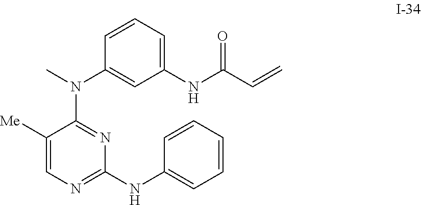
C1([Me])=CN=C(NC2=CC=CC=C2)N=C1N(C1=CC(NC(C=C)=O)=CC=C1)C
